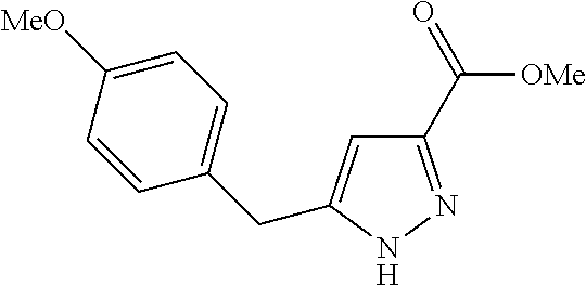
N1N=C(C(=O)[OMe])C=C1CC1=CC=C([MeO])C=C1
